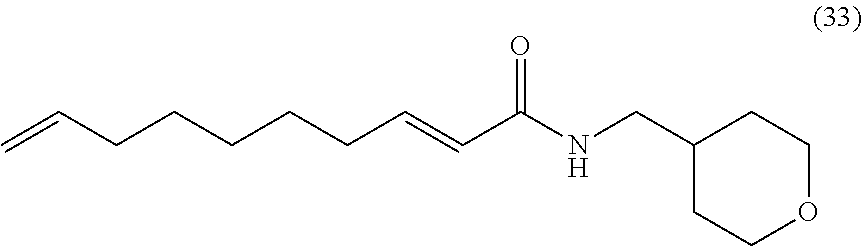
C(CCCC=CC(NCC1CCOCC1)=O)CC=C
